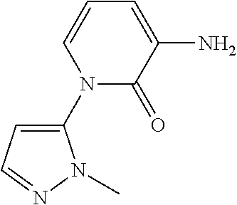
N1(C2=CC=NN2C)C(=O)C(N)=CC=C1
